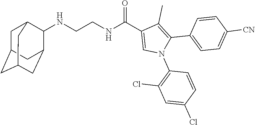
C(CNC(C1=CN(C2=C(Cl)C=C(Cl)C=C2)C(C2=CC=C([CN])C=C2)=C1C)=O)NC1C2CC3CC(CC1C3)C2
